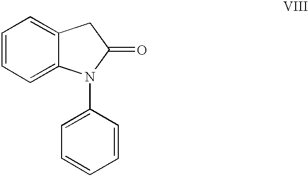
C1=C(N2C3=CC=CC=C3CC2=O)C=CC=C1
